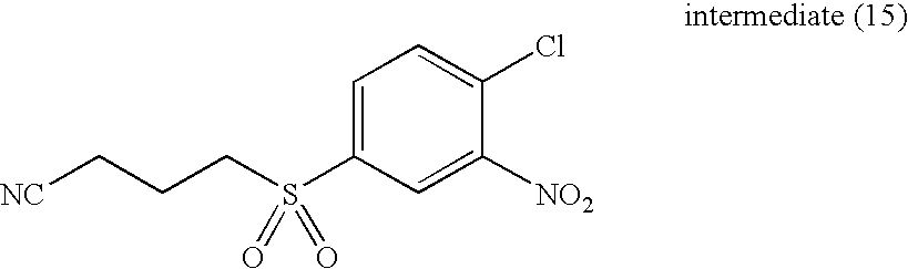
C1=C(S(CCC[NC])(=O)=O)C=C([NO2])C(Cl)=C1
